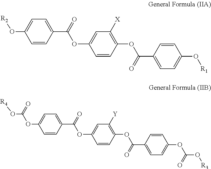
C1=CC(C(OC2=CC([X])=C(OC(=O)C3=CC=C(O[R1])C=C3)C=C2)=O)=CC=C1O[R2].C1=CC(C(OC2=CC([Y])=C(OC(=O)C3=CC=C(OC(=O)O[R3])C=C3)C=C2)=O)=CC=C1OC(=O)O[R4]
